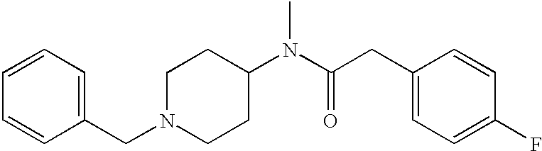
C1(CN2CCC(N(C(CC3=CC=C(F)C=C3)=O)C)CC2)=CC=CC=C1
